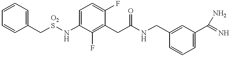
C1=CC=CC(C[O2S]NC2=CC=C(F)C(CC(NCC3=CC(C(=N)N)=CC=C3)=O)=C2F)=C1
